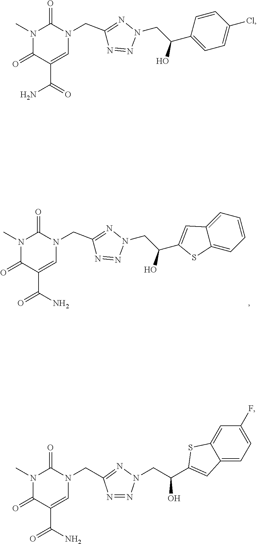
N1(C)C(=O)C(C(N)=O)=CN(CC2=NN(CC(C3=CC4=CC=CC=C4S3)O)N=N2)C1=O.N1(C)C(=O)C(C(=O)N)=CN(CC2=NN(CC(C3=CC=C(Cl)C=C3)O)N=N2)C1=O.N1(C)C(=O)C(C(N)=O)=CN(CC2=NN(CC(O)C3=CC4=CC=C(F)C=C4S3)N=N2)C1=O
